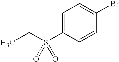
C1=C(S(CC)(=O)=O)C=CC(Br)=C1
